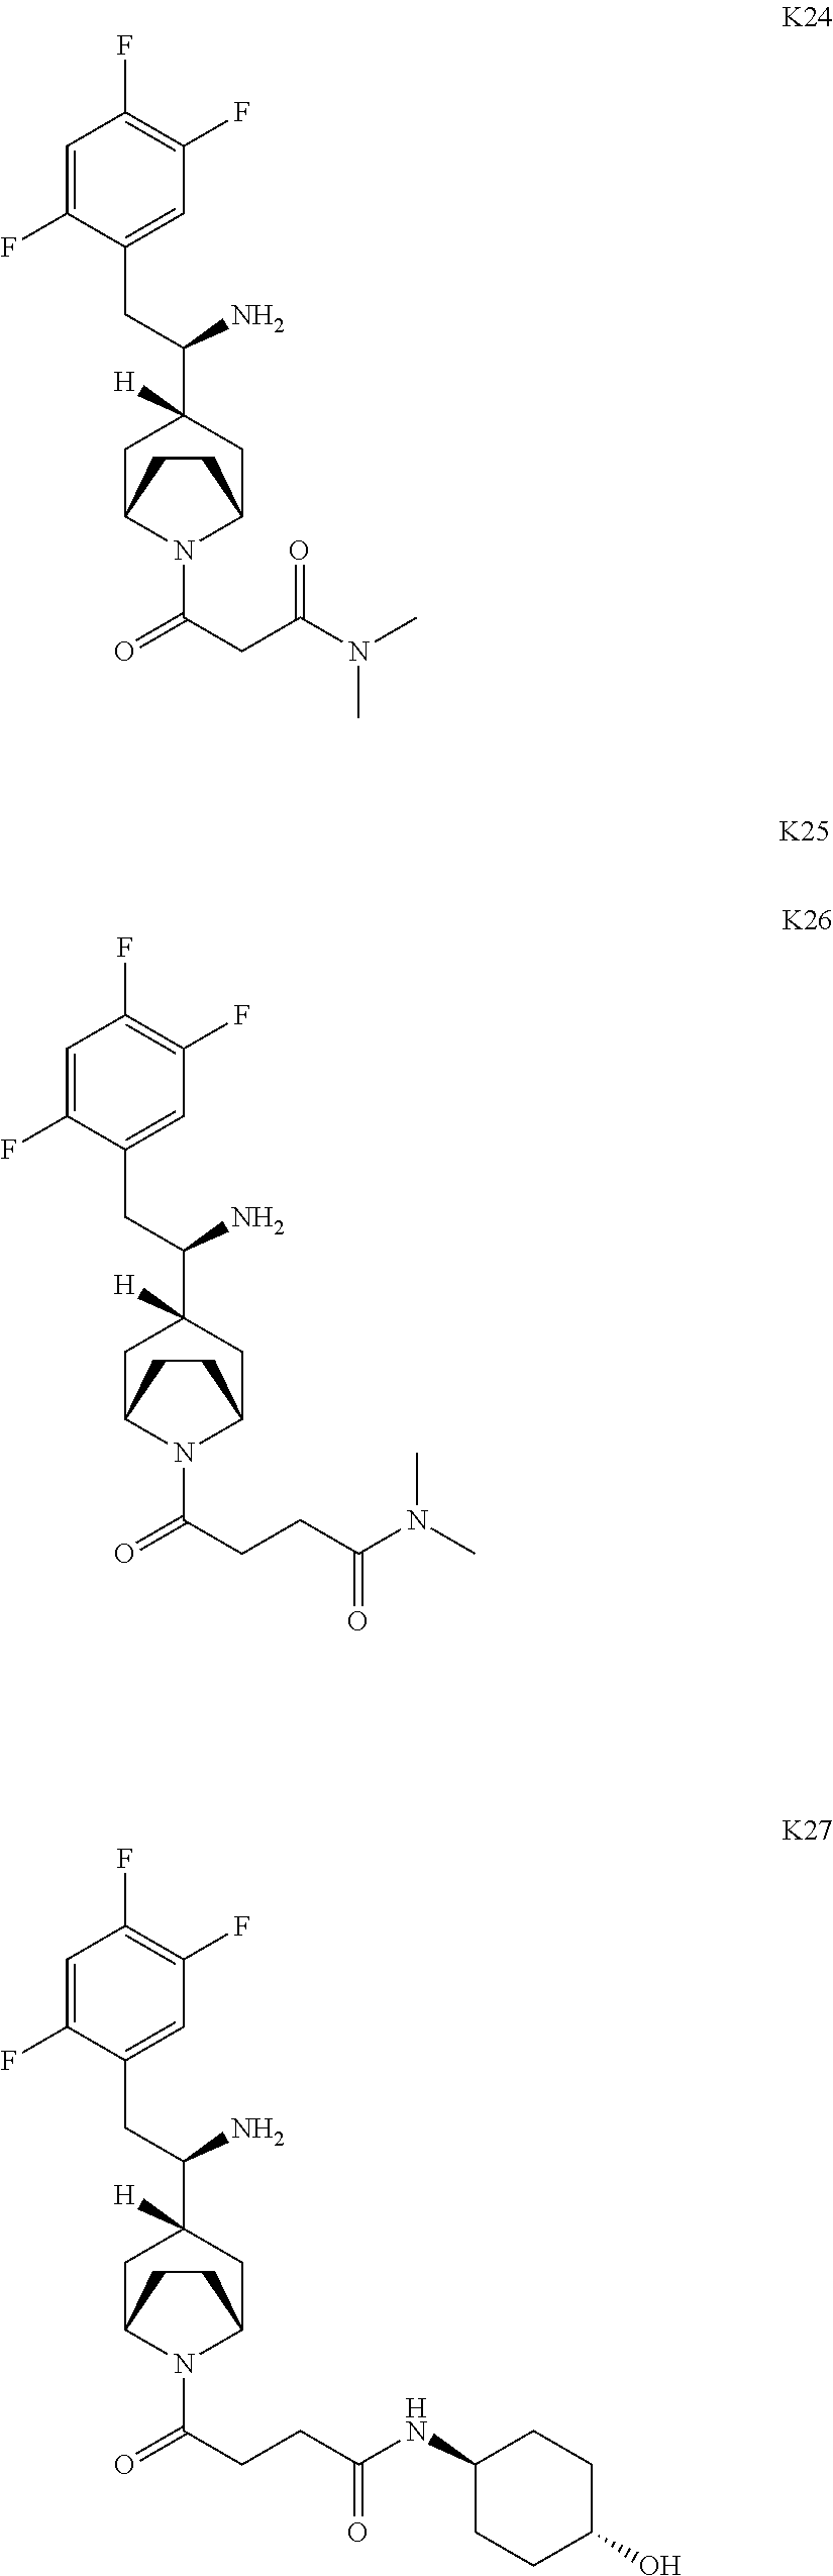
C1=C(F)C(CC(C2([H])CC3N(C(=O)CCC(N(C)C)=O)C(C2)CC3)N)=CC(F)=C1F.[K25].C1=C(F)C(CC(C2([H])CC3N(C(=O)CC(N(C)C)=O)C(C2)CC3)N)=CC(F)=C1F.C1=C(F)C(CC(C2([H])CC3N(C(=O)CCC(NC4CCC(O)CC4)=O)C(C2)CC3)N)=CC(F)=C1F
